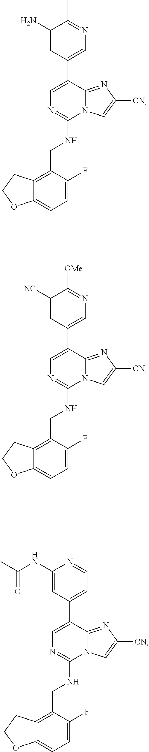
C1=C(F)C(CNC2=NC=C(C3=CN=C(C)C(N)=C3)C3=NC([CN])=CN23)=C2C(=C1)OCC2.C1=C(F)C(CNC2=NC=C(C3=CN=C([OMe])C([NC])=C3)C3=NC([CN])=CN23)=C2C(=C1)OCC2.C1=C(F)C(CNC2=NC=C(C3=CC=NC(NC(C)=O)=C3)C3=NC([CN])=CN23)=C2C(=C1)OCC2
